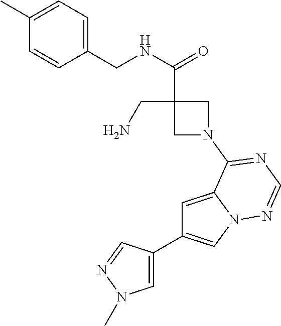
C1=C2N(C=C1C1=CN(C)N=C1)N=CN=C2N1CC(CN)(C(NCC2=CC=C(C)C=C2)=O)C1
